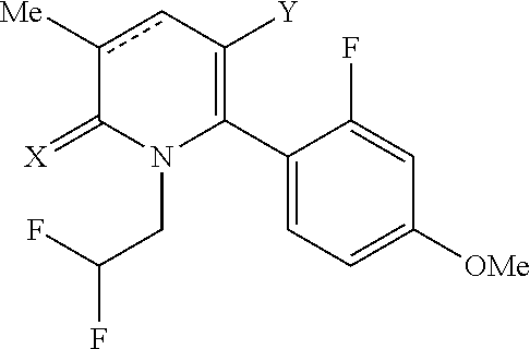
C1(C2=C([Y])cc([Me])C(=[X])N2CC(F)F)=CC=C([OMe])C=C1F
